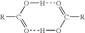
[R]C1=O[H]OC([R])=O[H]O1
